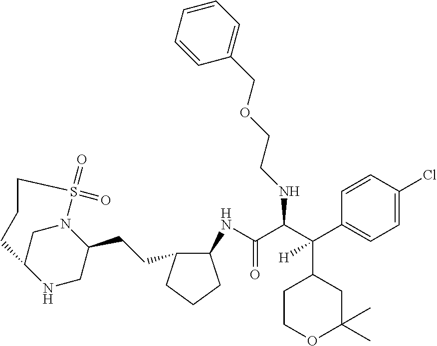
C(C(C(C1=CC=C(Cl)C=C1)(C1CCOC(C)(C)C1)[H])NCCOCC1=CC=CC=C1)(=O)NC1C(CCC2CNC3CN2S(=O)(=O)CCC3)CCC1
